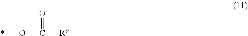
*OC([R9])=O
